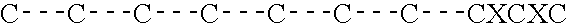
CCCCCCC[CXCXC]
